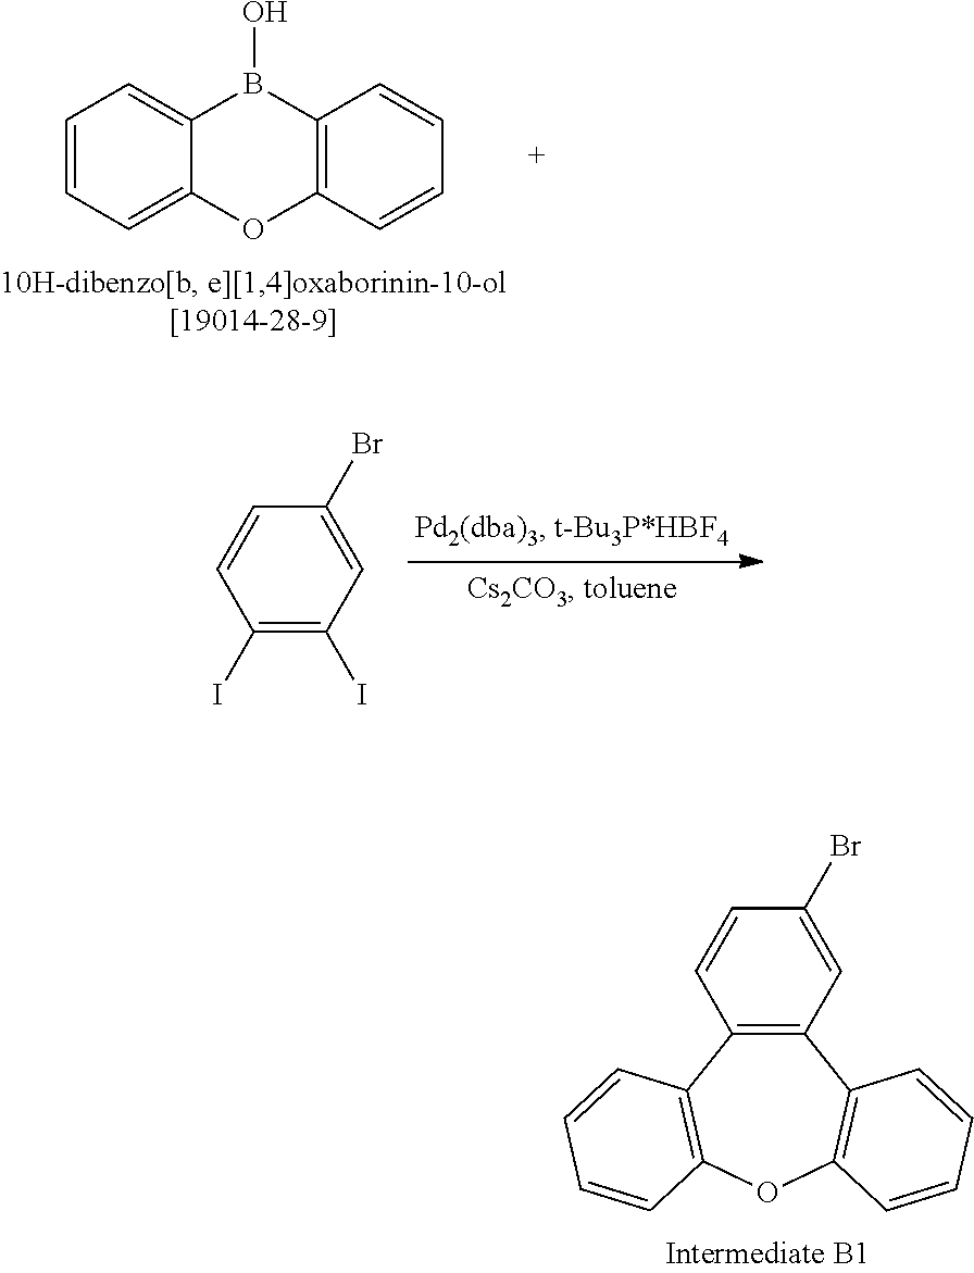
C12=C(C3=C(OC4=C1C=CC=C4)C=CC=C3)C=CC(Br)=C2.C1=CC=C2C(=C1)B(O)C1=C(O2)C=CC=C1.C1(Br)=CC(I)=C(I)C=C1
